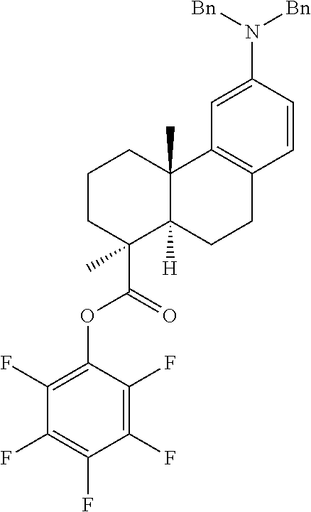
C1(C(=O)OC2=C(F)C(F)=C(F)C(F)=C2F)(C)C2([H])C(C)(CCC1)C1=C(CC2)C=CC(N([Bn])[Bn])=C1
